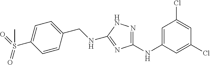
C1=CC(CNC2=NC(NC3=CC(Cl)=CC(Cl)=C3)=NN2)=CC=C1S(=O)(=O)C
